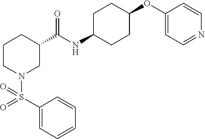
C1(S(=O)(=O)N2CC(C(NC3CCC(OC4=CC=NC=C4)CC3)=O)CCC2)=CC=CC=C1
